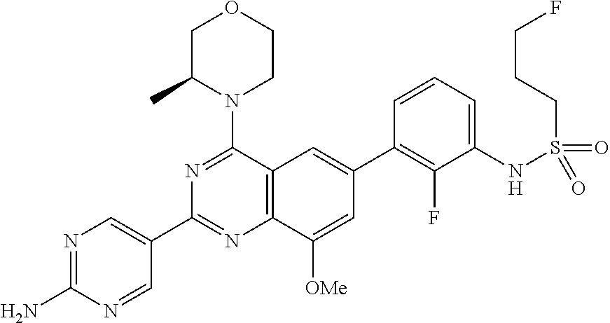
C12=C(C(N3CCOCC3C)=NC(C3=CN=C(N)N=C3)=N1)C=C(C1=C(F)C(NS(CCCF)(=O)=O)=CC=C1)C=C2[OMe]
